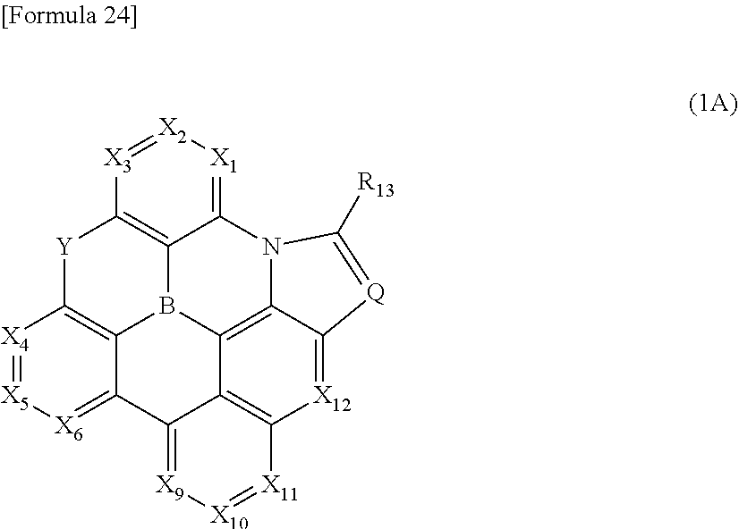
[X12]1=C2C3=C4C5=C1[X11]=[X10][X9]=C5C1=[X6][X5]=[X4]C5=C1B4C1=C([Y]5)[X3]=[X2][X1]=C1N3C([R13])=[Q]2
